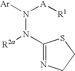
C1(N([R2a])N([Ar])[A][R1])=NCCS1
